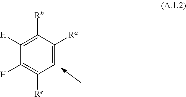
C1=C([Ra])C([Rb])=C([H])C([H])=C1[Re]
